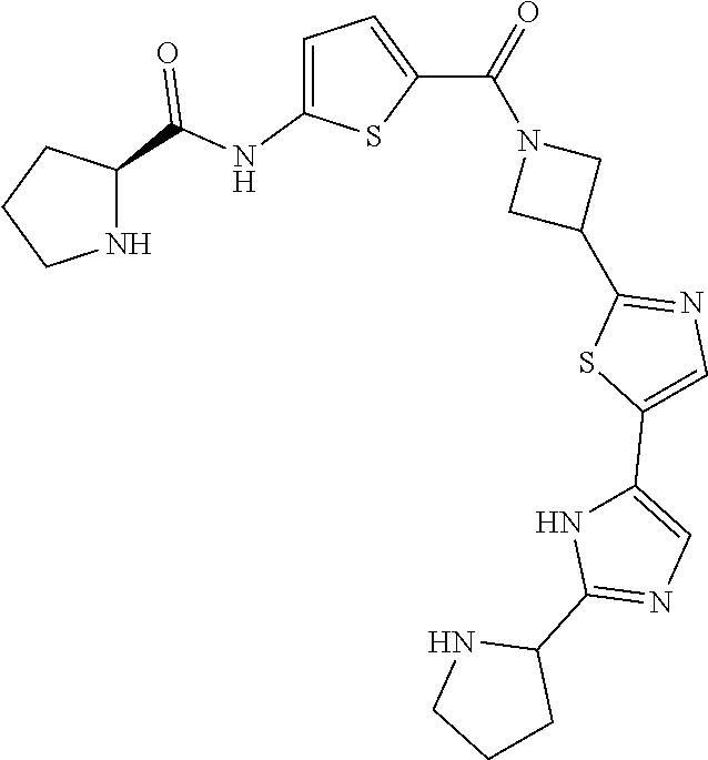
C1CNC(C(NC2=CC=C(C(=O)N3CC(C4=NC=C(C5=CN=C(C6NCCC6)N5)S4)C3)S2)=O)C1
